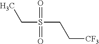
C(S(CC[CF3])(=O)=O)C
